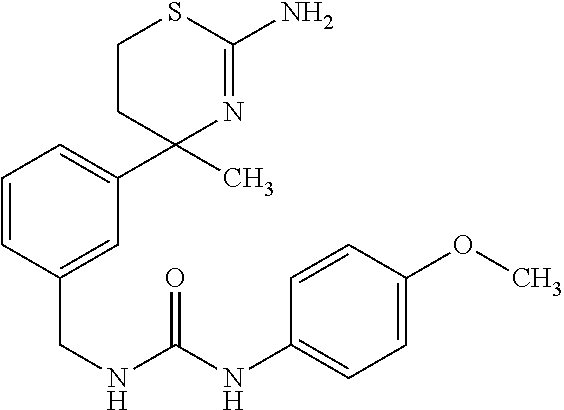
N1=C(N)SCCC1(C1=CC=CC(CNC(NC2=CC=C(OC)C=C2)=O)=C1)C
